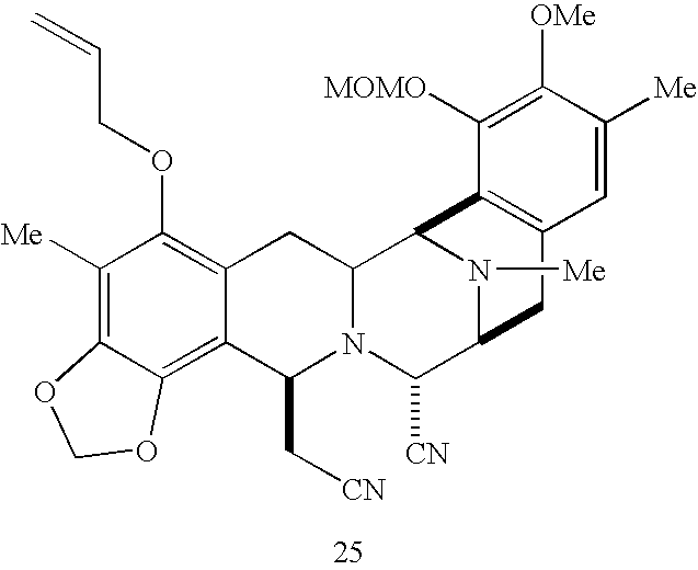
C1([Me])=C2C(=C3C(=C1OCC=C)CC1N(C3C[CN])C([CN])C3N([Me])C1C1=C(C3)C=C([Me])C([OMe])=C1[MOMO])OCO2
